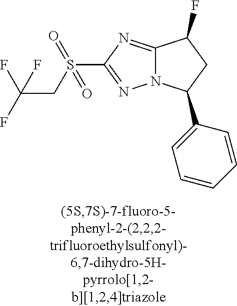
C12=NC(S(CC(F)(F)F)(=O)=O)=NN1C(C1=CC=CC=C1)CC2F
